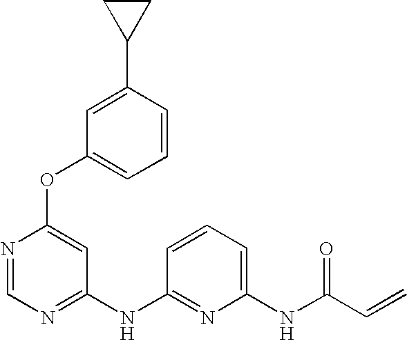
O(C1=CC(NC2=NC(NC(C=C)=O)=CC=C2)=NC=N1)C1=CC=CC(C2CC2)=C1
